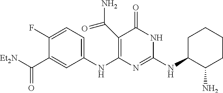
[Et2N]C(C1=CC(NC2=C(C(N)=O)C(=O)NC(NC3C(N)CCCC3)=N2)=CC=C1F)=O
